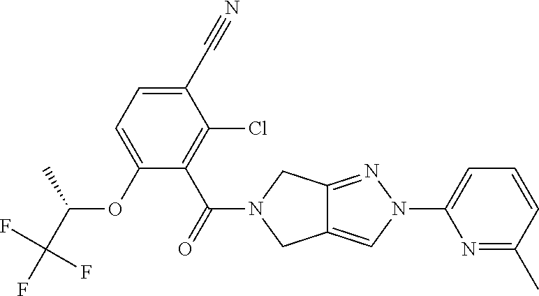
C1(C#N)=CC=C(OC(C)C(F)(F)F)C(C(=O)N2CC3=CN(C4=CC=CC(C)=N4)N=C3C2)=C1Cl
